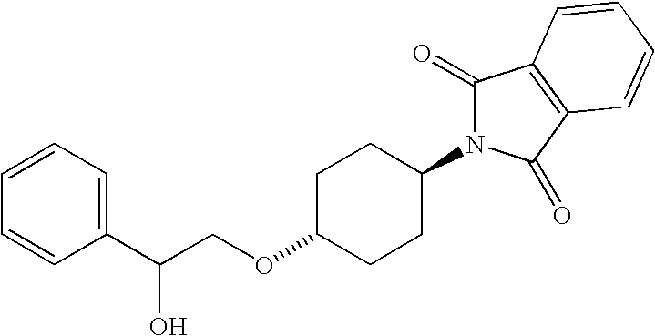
C1(C(COC2CCC(N3C(=O)C4=C(C3=O)C=CC=C4)CC2)O)=CC=CC=C1
